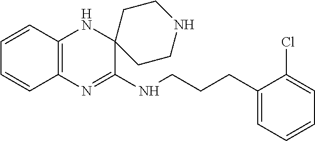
C12=C(N=C(NCCCC3=CC=CC=C3Cl)C3(N1)CCNCC3)C=CC=C2
